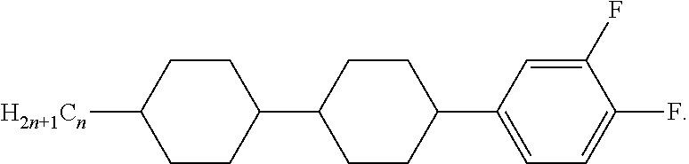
C1CC(C2CCC(C3=CC=C(F)C(F)=C3)CC2)CCC1[H2n+1Cn]
